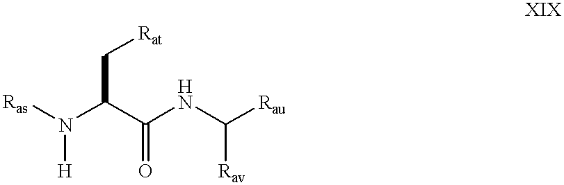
[Ras]N(C(C(NC([Rau])[Rav])=O)C[Rat])[H]
